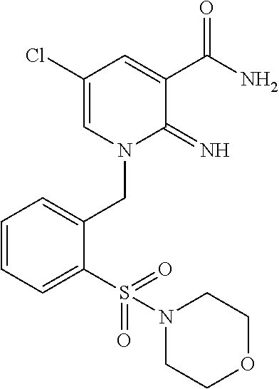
C1(Cl)=CN(CC2=CC=CC=C2S(=O)(=O)N2CCOCC2)C(=N)C(C(N)=O)=C1
